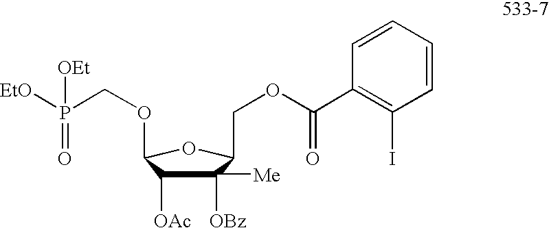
C1([Me])([OBz])C([OAc])C(OCP([EtO])(=O)[OEt])OC1COC(C1=C(I)C=CC=C1)=O
